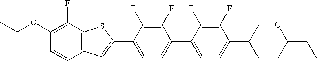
CCOC1=C(F)C2=C(C=C1)C=C(C1=CC=C(C3=CC=C(C4CCC(CCC)OC4)C(F)=C3F)C(F)=C1F)S2
